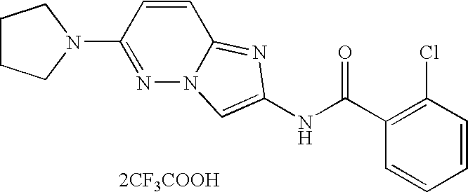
[2CF3COOH].C1=CC=CC(Cl)=C1C(NC1=CN2N=C(N3CCCC3)C=CC2=N1)=O
